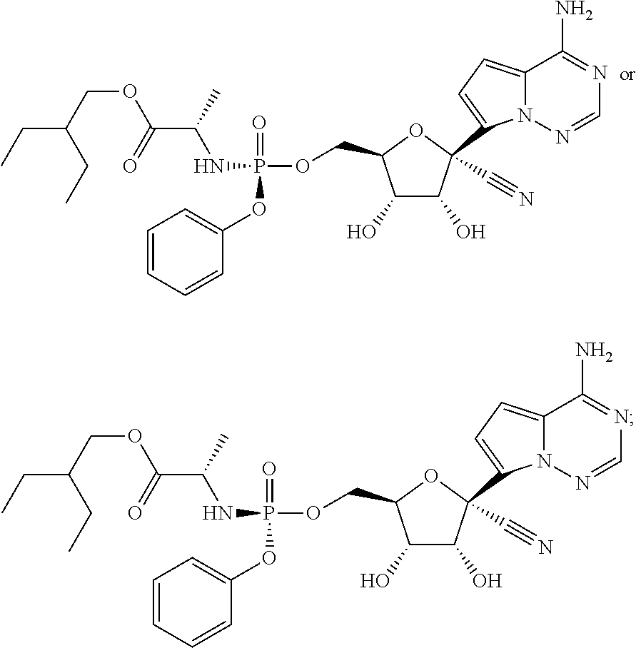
N(P(OCC1C(O)C(O)C(C2=CC=C3N2N=CN=C3N)(C#N)O1)(=O)OC1=CC=CC=C1)C(C(OCC(CC)CC)=O)C.N(P(OCC1C(O)C(O)C(C2=CC=C3N2N=CN=C3N)(C#N)O1)(=O)OC1=CC=CC=C1)C(C(OCC(CC)CC)=O)C
